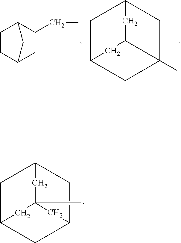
C1C2CC3CC1CC2(C)C3.C1C2CC(CC)C(C1)C2.C1C2(C)CC3CC1CC(C3)C2
